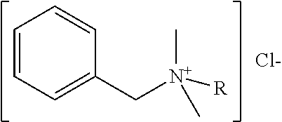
C1=CC=C(C[N+]([R])(C)C)C=C1.[Cl-]
